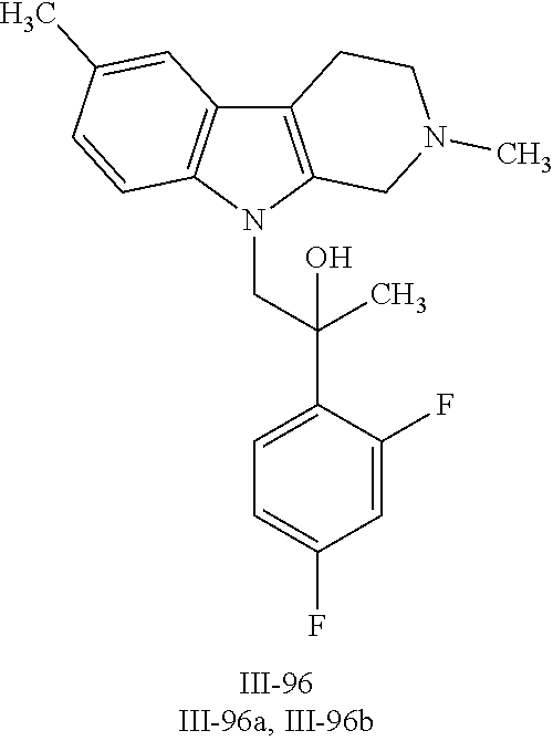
N1(CC(C2=CC=C(F)C=C2F)(C)O)C2=C(C3=C1C=CC(C)=C3)CCN(C)C2
